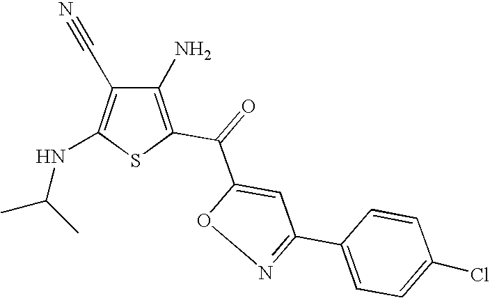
C1(N)=C(C(=O)C2=CC(C3=CC=C(Cl)C=C3)=NO2)SC(NC(C)C)=C1C#N
